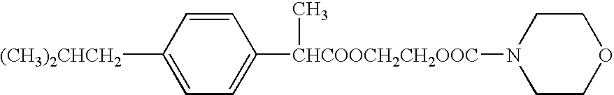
[(CH3)2CHCH2]C1=CC=C([CHCOOCH2CH2OOC](C)N2CCOCC2)C=C1
